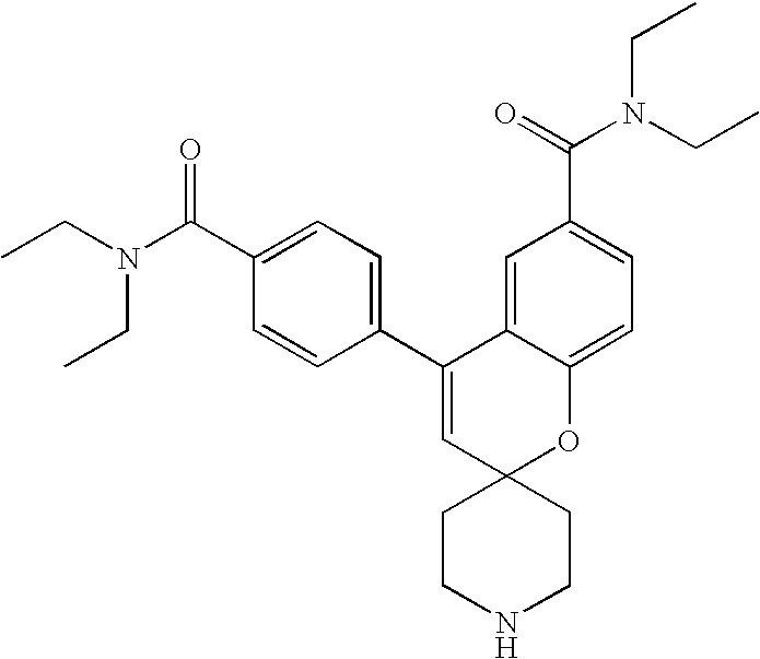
CCN(C(C1=CC=C(C2=CC3(OC4=CC=C(C(=O)N(CC)CC)C=C24)CCNCC3)C=C1)=O)CC
